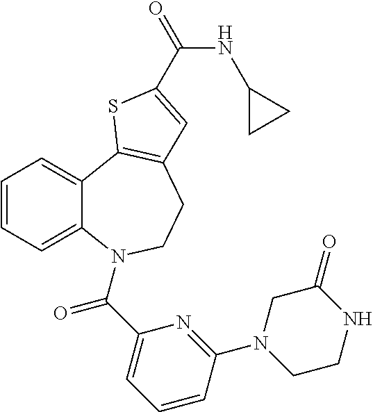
C1=CC=C2C(=C1)C1=C(CCN2C(C2=CC=CC(N3CCNC(=O)C3)=N2)=O)C=C(C(=O)NC2CC2)S1
